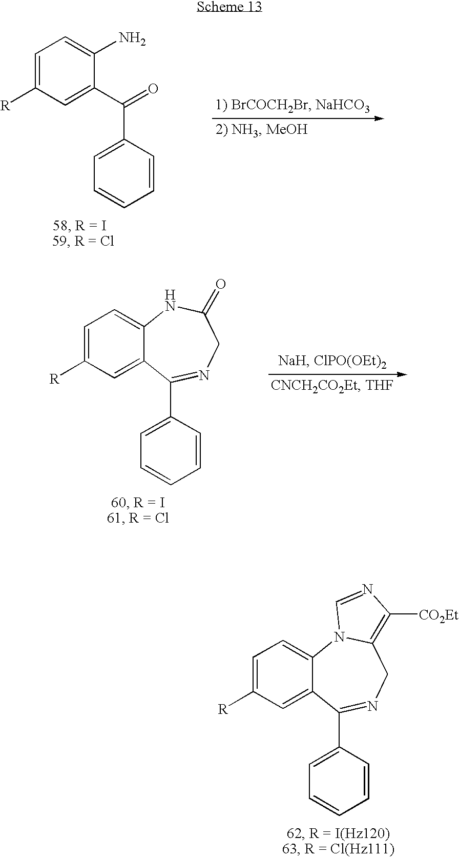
C1=C([R])C=C2C(=C1)N1C(=C([CO2Et])N=C1)CN=C2C1=CC=CC=C1.C1=C([R])C=C(C(C2=CC=CC=C2)=O)C(N)=C1.C1=C([R])C=C2C(=C1)NC(=O)CN=C2C1=CC=CC=C1
